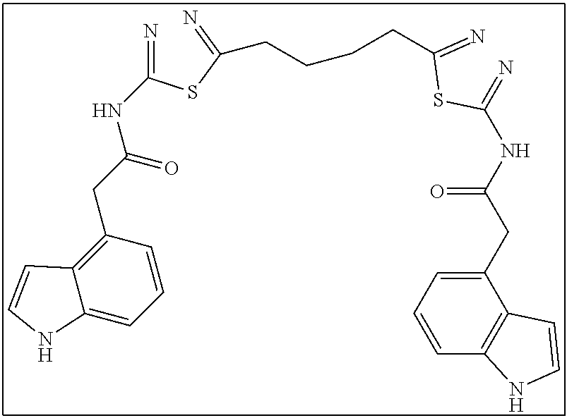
N=C(SC(=N)CCCCC(SC(=N)NC(CC1=CC=CC2=C1C=CN2)=O)=N)NC(CC1=C2C(=CC=C1)NC=C2)=O
